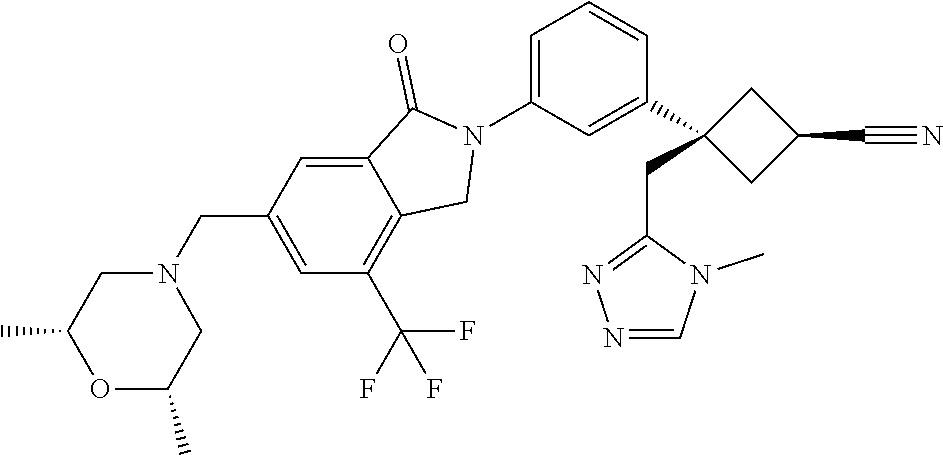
N1(C2=CC=CC(C3(CC4=NN=CN4C)CC(C#N)C3)=C2)C(=O)C2=CC(CN3CC(C)OC(C)C3)=CC(C(F)(F)F)=C2C1
